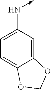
C1=C2C(=CC=C1N->C)OCO2
